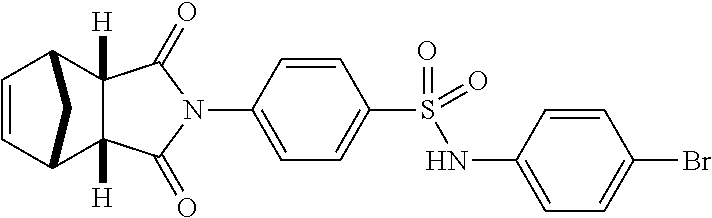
N1(C2=CC=C(S(=O)(NC3=CC=C(Br)C=C3)=O)C=C2)C(=O)C2([H])C([H])(C1=O)C1C=CC2C1
